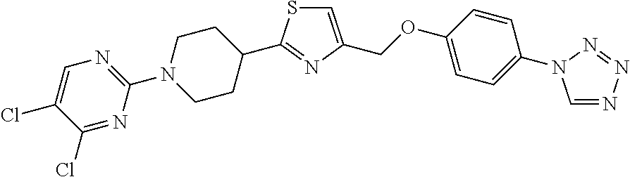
C1(N2CCC(C3=NC(COC4=CC=C(N5C=NN=N5)C=C4)=CS3)CC2)=NC=C(Cl)C(Cl)=N1
